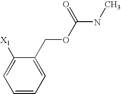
C1=CC=C(COC(NC)=O)C([X1])=C1
